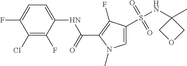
C1(Cl)=C(F)C(NC(C2=C(F)C(S(NC3(C)COC3)(=O)=O)=CN2C)=O)=CC=C1F
